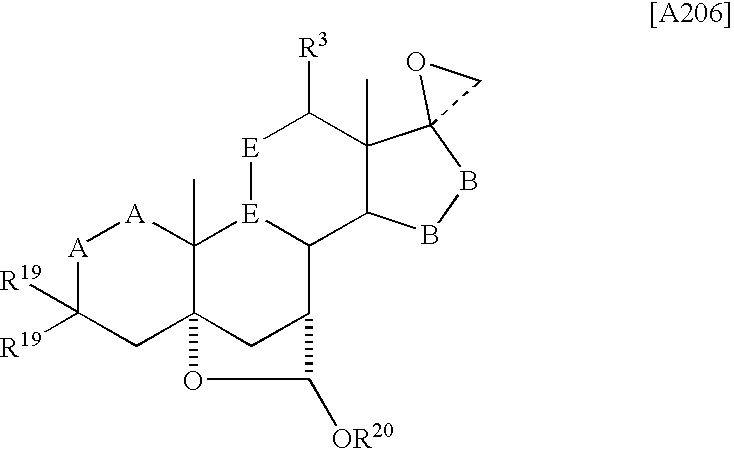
[A]1C([R19])([R19])CC23C(C)([A]1)[E]1C(C(C2)C([OR20])O3)C2C(C)(C([R3])[E]1)C1(BB2)CO1
